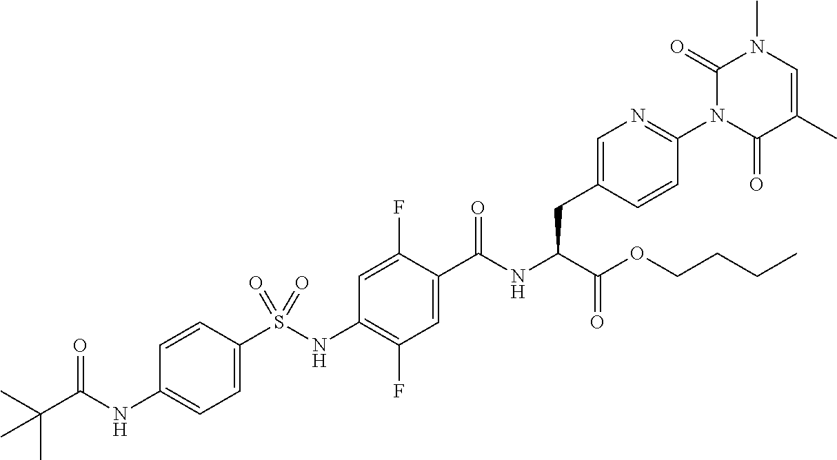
C1=C(S(NC2=C(F)C=C(C(NC(C(OCCCC)=O)CC3=CN=C(N4C(=O)C(C)=CN(C)C4=O)C=C3)=O)C(F)=C2)(=O)=O)C=CC(NC(C(C)(C)C)=O)=C1
